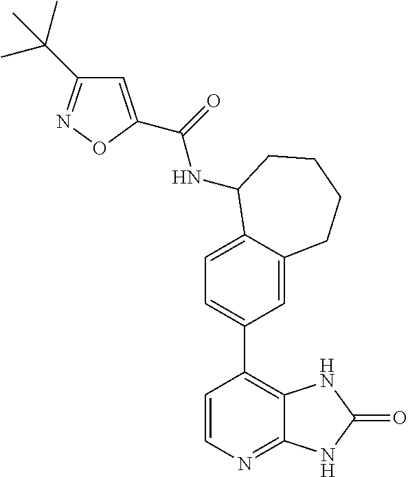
C1=CN=C2C(=C1C1=CC=C3C(=C1)CCCCC3NC(=O)C1=CC(C(C)(C)C)=NO1)NC(=O)N2
